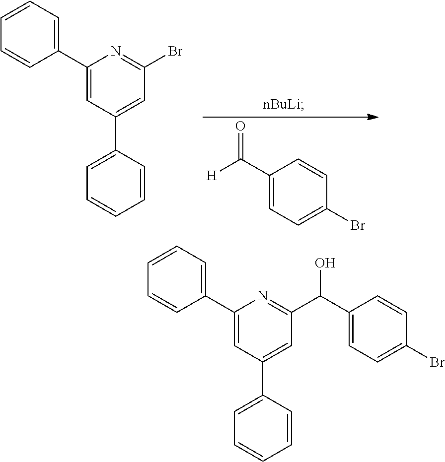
C1(C2=CC=CC=C2)=CC(C2=CC=CC=C2)=CC(Br)=N1.C1(C([H])=O)=CC=C(Br)C=C1.C1(C2=CC=CC=C2)=CC(C2=CC=CC=C2)=CC(C(C2=CC=C(Br)C=C2)O)=N1
